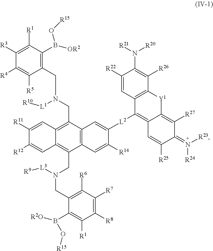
C1([R22])=CC2=C(C([R26])=C1N([R21])[R20])[Y1]C1=C([R27])C(=N([R23])[R24])C([R25])=CC1=C2[L2]C1=CC2=C(C(CN(CC3=C([R6])C([R7])=C([R8])C([R1])=C3B([R2O])O[R15])[L3][R9])=C3C(=C2CN(CC2=C(B(O[R15])[OR2])C([R1])=C([R3])C([R4])=C2[R5])[L1][R10])C=C([R11])C([R12])=C3)C=C1[R14]
